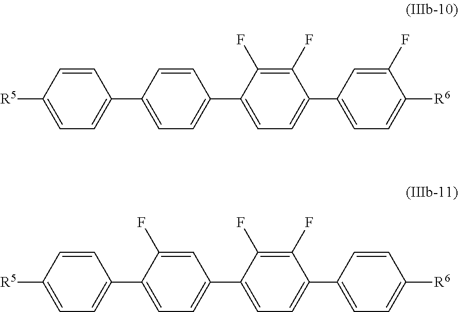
C1=CC([R5])=CC=C1C1=CC=C(C2=CC=C(C3=CC=C([R6])C(F)=C3)C(F)=C2F)C=C1.C1=CC([R5])=CC=C1C1=CC=C(C2=CC=C(C3=CC=C([R6])C=C3)C(F)=C2F)C=C1F
